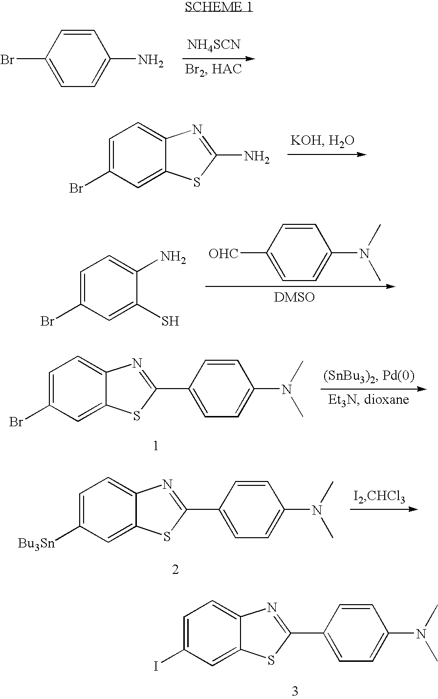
C1=CC(Br)=CC=C1N.[NH4SCN].C1=C(Br)C=C2C(=C1)N=C(N)S2.C1=C(Br)C=C(S)C(N)=C1.C1=CC([OHC])=CC=C1N(C)C.C1=C(Br)C=C2C(=C1)N=C(C1=CC=C(N(C)C)C=C1)S2.C1=C([Bu3Sn])C=C2C(=C1)N=C(C1=CC=C(N(C)C)C=C1)S2.C1=C(I)C=C2C(=C1)N=C(C1=CC=C(N(C)C)C=C1)S2
